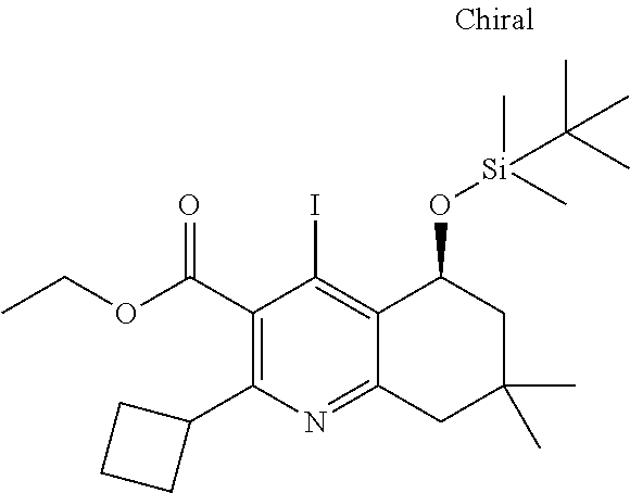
C1(C(OCC)=O)=C(C2CCC2)N=C2C(=C1I)C(O[Si](C(C)(C)C)(C)C)CC(C)(C)C2
